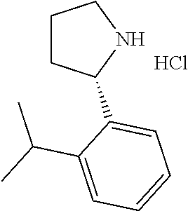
C1CC(C2=CC=CC=C2C(C)C)NC1.Cl
